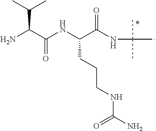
NC(C(=O)NC(C(NC(C)(C)C)=O)CCCNC(N)=O)C(C)C
